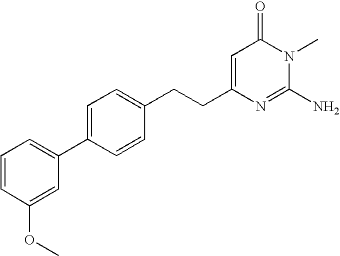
C1=C(C2=CC=CC(OC)=C2)C=CC(CCC2=CC(=O)N(C)C(N)=N2)=C1
